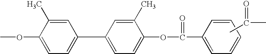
CC(=O)C.COC1=CC=C(C2=CC=C(OC(=O)C3=CC=CC=C3)C(C)=C2)C=C1C
